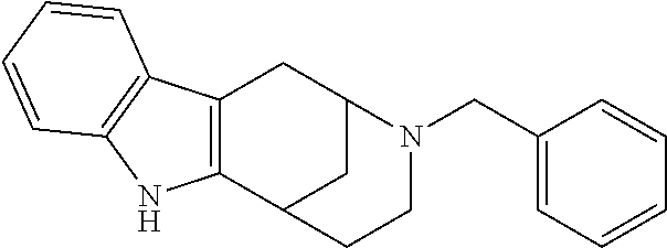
C12=C(C3CC(C1)N(CC1=CC=CC=C1)CC3)NC1=C2C=CC=C1
